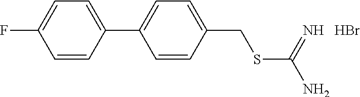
FC1=CC=C(C2=CC=C(CSC(N)=N)C=C2)C=C1.Br
